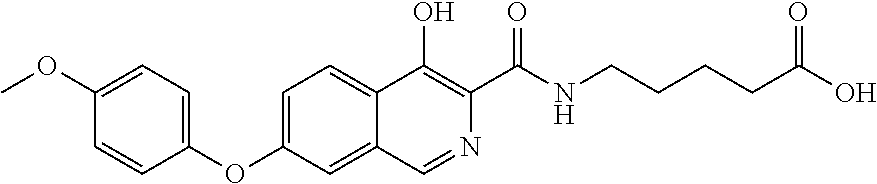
C1=CC(OC2=CC=C3C(=C2)C=NC(C(NCCCCC(O)=O)=O)=C3O)=CC=C1OC
